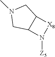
C12N([Z5])[X8]C1CN(C)C2
